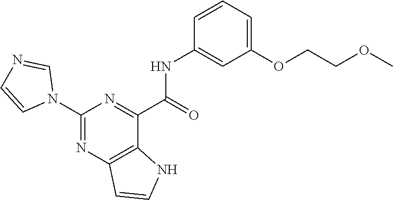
C1(NC(C2=NC(N3C=NC=C3)=NC3=C2NC=C3)=O)=CC(OCCOC)=CC=C1
